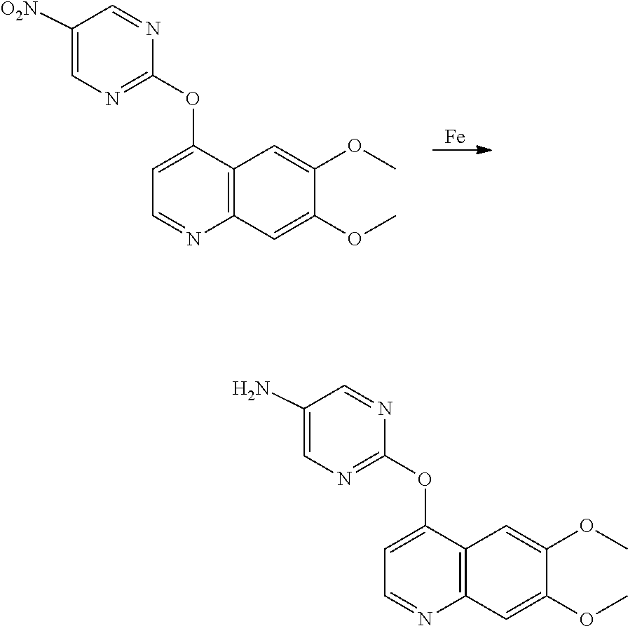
[Fe].C1([O2N])=CN=C(OC2=CC=NC3=C2C=C(OC)C(OC)=C3)N=C1.C1(N)=CN=C(OC2=CC=NC3=C2C=C(OC)C(OC)=C3)N=C1
